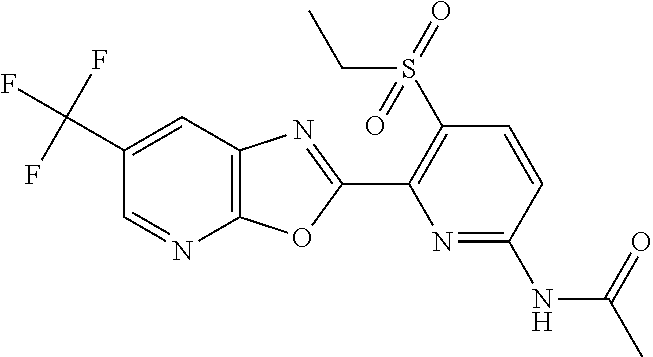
C12=C(C=C(C(F)(F)F)C=N1)N=C(C1=C(S(=O)(CC)=O)C=CC(NC(C)=O)=N1)O2
